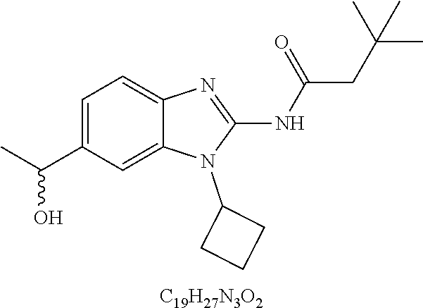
C1=C(C(C)O)C=C2C(=C1)N=C(NC(CC(C)(C)C)=O)N2C1CCC1.[C19H27N3O2]
